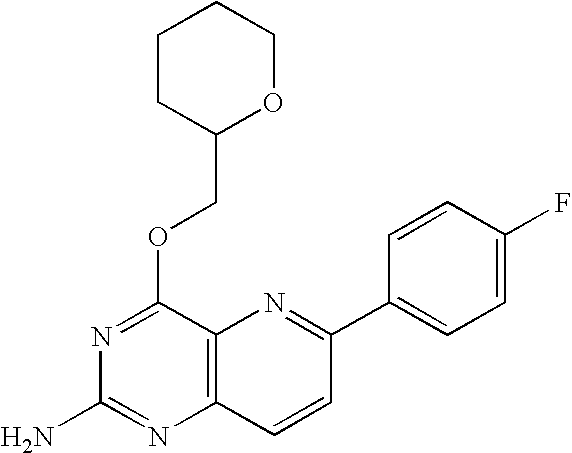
C12=C(C(OCC3OCCCC3)=NC(N)=N1)N=C(C1=CC=C(F)C=C1)C=C2
